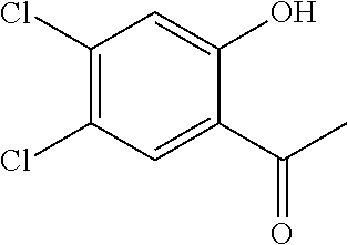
C1(Cl)=C(Cl)C=C(C(C)=O)C(O)=C1
